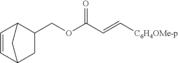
C1(COC(=O)C=C[C6H4OMe-p])C2C=CC(C1)C2
